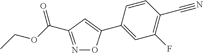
N1=C(C(OCC)=O)C=C(C2=CC(F)=C(C#N)C=C2)O1
